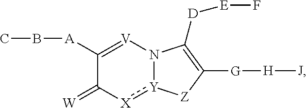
C1([A]BC)=[V]N2[Y](:[X]C1=[W])[Z]C([G][H][J])=C2[D][E]F
